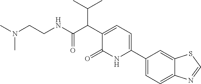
C1(C2=CC=C(C(C(NCCN(C)C)=O)C(C)C)C(=O)N2)=CC=C2C(=C1)SC=N2
